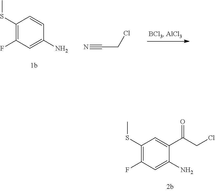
C1(SC)=C(F)C=C(N)C=C1.C(CCl)#N.C1(SC)=C(F)C=C(N)C(C(CCl)=O)=C1
